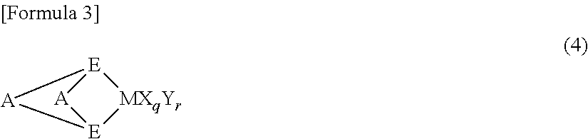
[A]1[E]2[MXqYr][E]1[A]2
